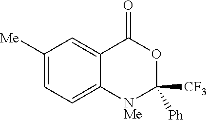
C1([CF3])([Ph])OC(=O)C2=CC([Me])=CC=C2[NMe]1
